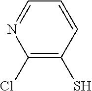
C1(Cl)=C(S)C=CC=N1
